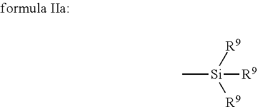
C[Si]([R9])([R9])[R9]
